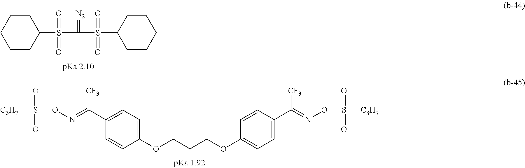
[C3H7]S(ON=C([CF3])C1=CC=C(OCCCOC2=CC=C(C([CF3])=NOS([C3H7])(=O)=O)C=C2)C=C1)(=O)=O.C1CC(S(C(=[N2])S(C2CCCCC2)(=O)=O)(=O)=O)CCC1
